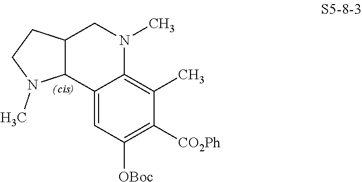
C12=CC([OBoc])=C([CO2Ph])C(C)=C1N(C)CC1C2N(C)CC1
